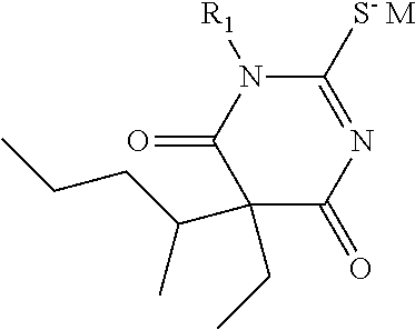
C1([S- M])=NC(=O)C(CC)(C(C)CCC)C(=O)N1[R1]
